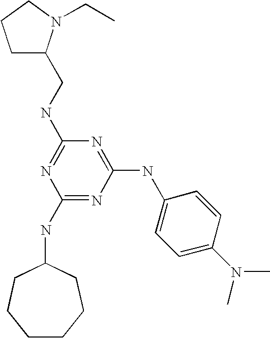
C(NC1=NC(NC2CCCCCC2)=NC(NC2=CC=C(N(C)C)C=C2)=N1)C1CCCN1CC
